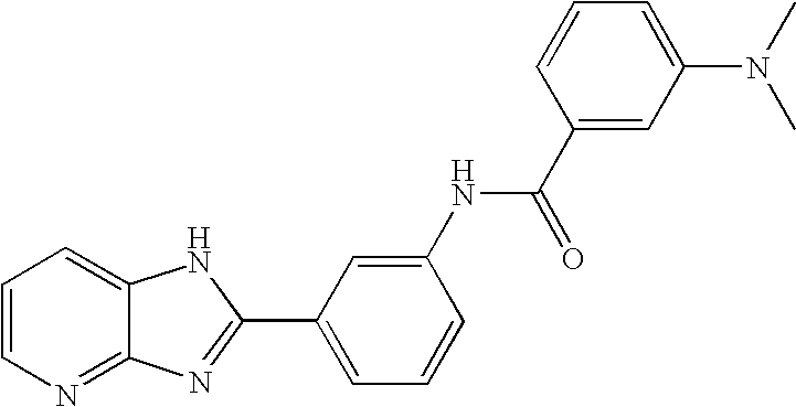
C12=NC=CC=C1NC(C1=CC=CC(NC(C3=CC(N(C)C)=CC=C3)=O)=C1)=N2
